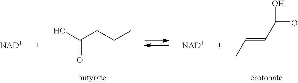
CC=CC(O)=O.OC(=O)CCC.[NAD+].[NAD+]
